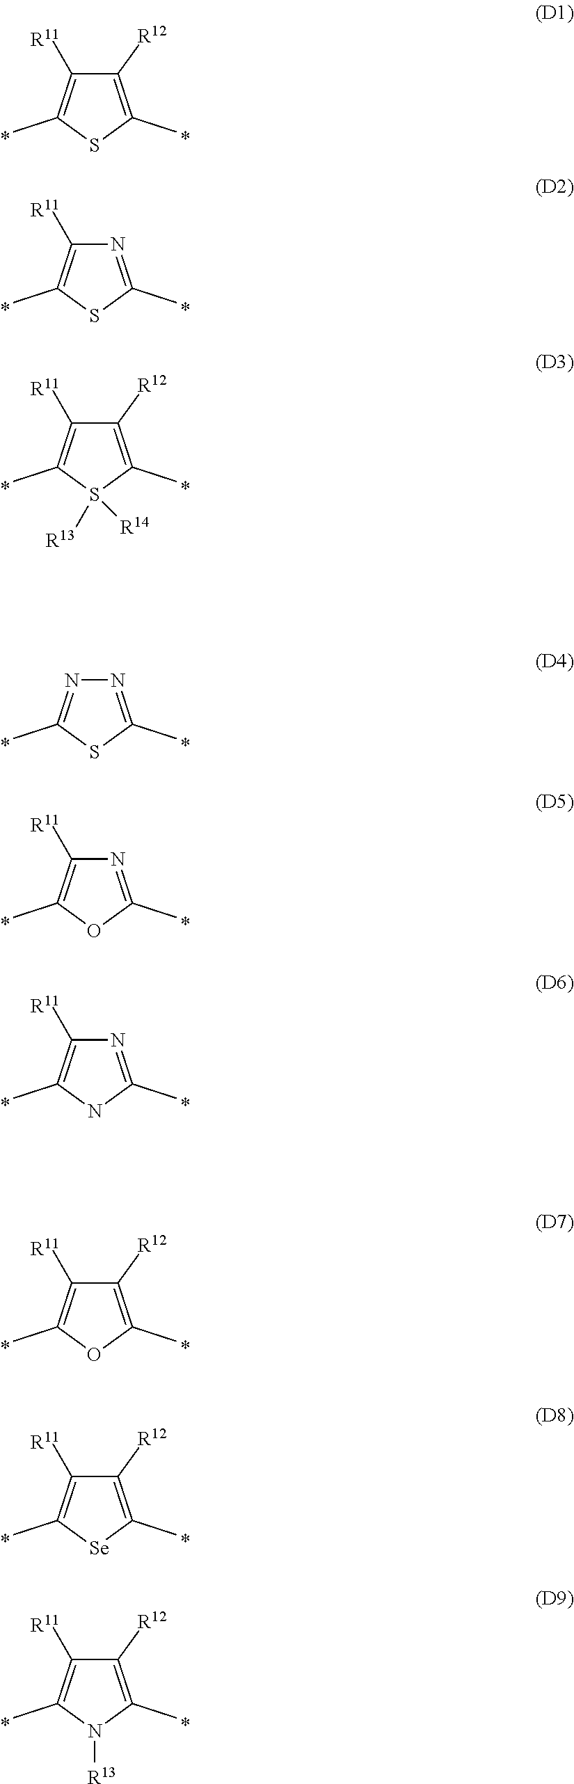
C1([R12])=C(C)SC(C)=C1[R11].N1=C(C)SC(C)=C1[R11].C1([R12])=C(C)S([R14])([R13])C(C)=C1[R11].N1=C(C)SC(C)=N1.N1=C(C)OC(C)=C1[R11].N1=C(C)NC(C)=C1[R11].C1([R12])=C(C)OC(C)=C1[R11].C1([R12])=C(C)[Se]C(C)=C1[R11].C1([R12])=C(C)N([R13])C(C)=C1[R11]
